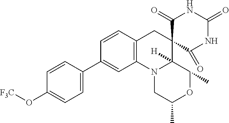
C1=CC2=C(C=C1C1=CC=C(O[F3C])C=C1)N1CC(C)OC(C)C1([H])C1(C2)C(=O)NC(=O)NC1=O
